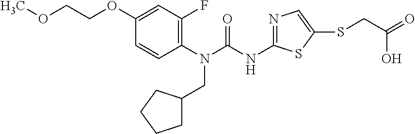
C1(N(CC2CCCC2)C(=O)NC2=NC=C(SCC(=O)O)S2)=C(F)C=C(OCCOC)C=C1
